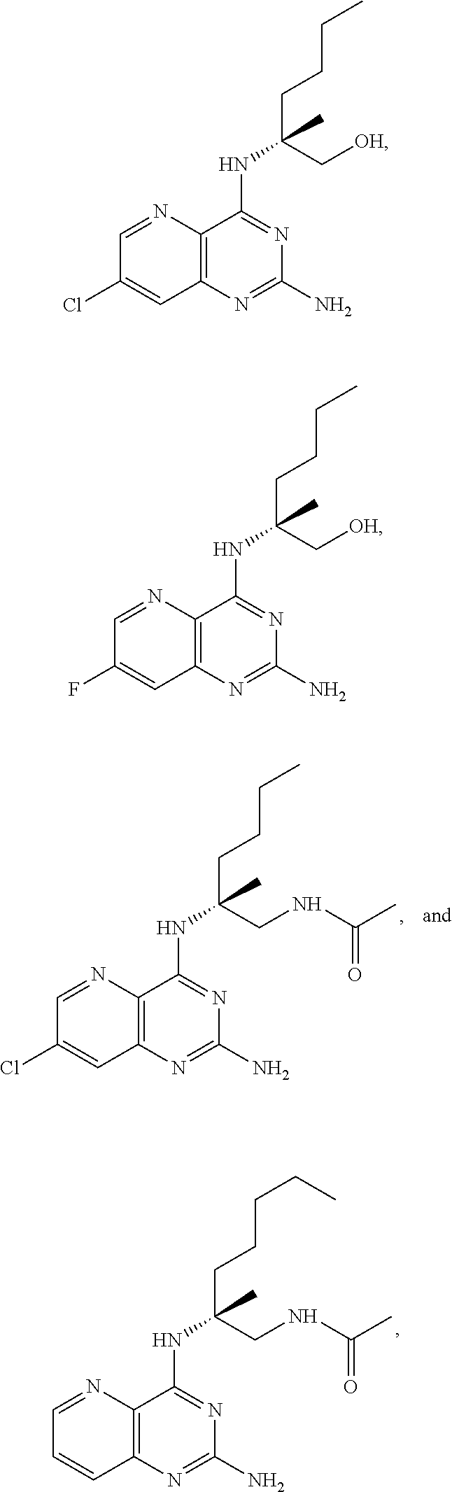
C12=C(N=C(N)N=C1NC(CCCC)(CNC(C)=O)C)C=C(Cl)C=N2.C12=C(N=C(N)N=C1NC(CCCCC)(CNC(C)=O)C)C=CC=N2.C12=C(N=C(N)N=C1NC(CCCC)(C[OH])C)C=C(Cl)C=N2.C12=C(N=C(N)N=C1NC(CCCC)(C[OH])C)C=C(F)C=N2
